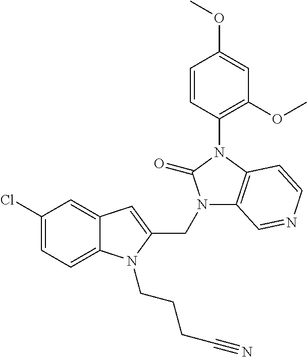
C12=CC(Cl)=CC=C1N(CCCC#N)C(CN1C3=C(N(C4=C(OC)C=C(OC)C=C4)C1=O)C=CN=C3)=C2
